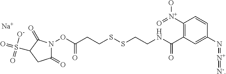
C(C1=C([N+](O)=O)C=CC(N=[N+]=[N-])=C1)(NCCSSCCC(ON1C(=O)CC(S(=O)([O-])=O)C1=O)=O)=O.[Na]
